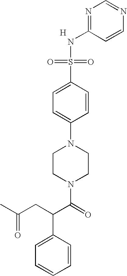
N1=C(NS(=O)(=O)C2=CC=C(N3CCN(C(=O)C(CC(C)=O)C4=CC=CC=C4)CC3)C=C2)C=CN=C1.[H]
